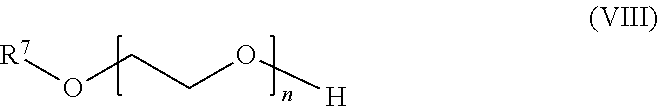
[R7]OCCO[H]
